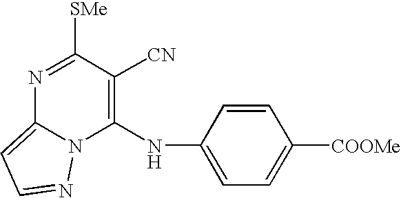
N1=C([SMe])C([CN])=C(NC2=CC=C([COOMe])C=C2)N2C1=CC=N2
